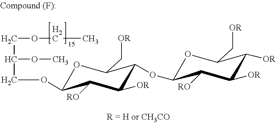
C1([OR])C(OC2C([RO])C([OR])C([OR])C(C[OR])O2)C(C[OR])OC(OCC(COCC)OC)C1[RO]
